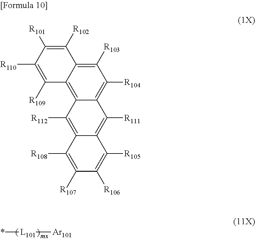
*[L101][Ar101].C12=C3C(=C([R104])C([R103])=C1C([R102])=C([R101])C([R110])=C2[R109])C([R111])=C1C(=C3[R112])C([R108])=C([R107])C([R106])=C1[R105]
